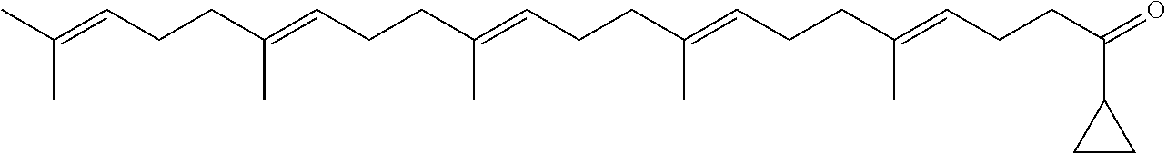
CC(=CCCC(=CCCC(=CCCC(C)=CCCC(=CCCC(=O)C1CC1)C)C)C)C
